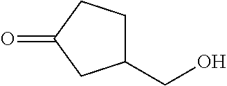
C1(CO)CCC(=O)C1
